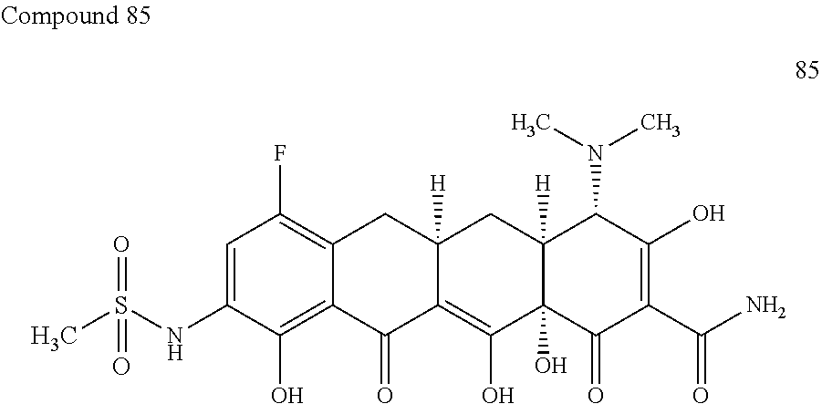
C1=C(NS(C)(=O)=O)C(O)=C2C(=C1F)CC1([H])C(=C(O)C3(O)C([H])(C1)C(N(C)C)C(O)=C(C(N)=O)C3=O)C2=O
